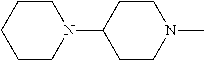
C1CN(C2CCN(C)CC2)CCC1
